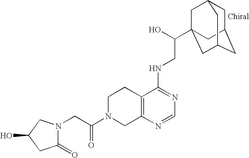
C(=O)(N1CC2=C(CC1)C(NCC(O)C13CC4CC(CC(C1)C4)C3)=NC=N2)CN1C(=O)CC(O)C1
